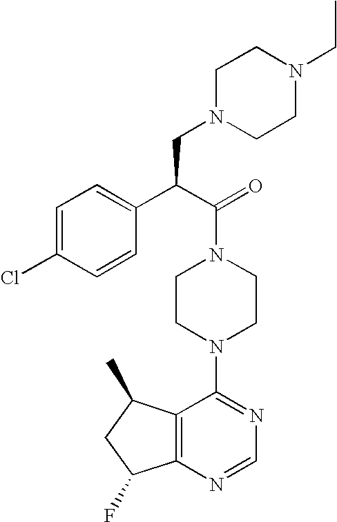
C1(C(C(=O)N2CCN(C3=NC=NC4=C3C(C)CC4F)CC2)CN2CCN(CC)CC2)=CC=C(Cl)C=C1
